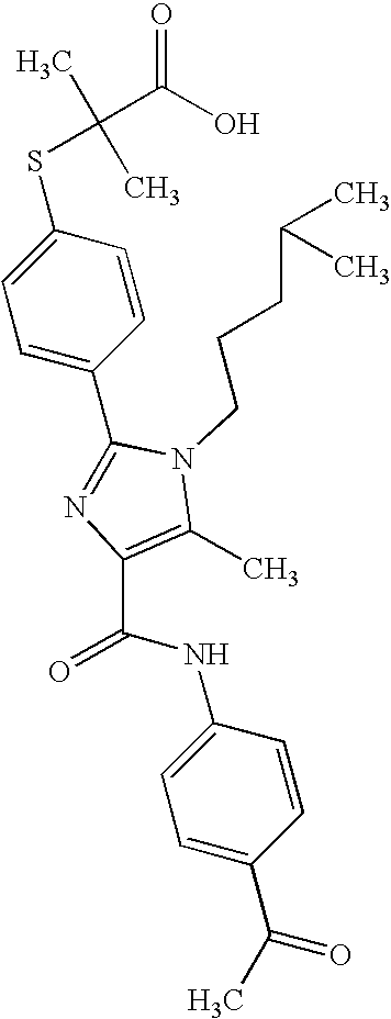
C1(C2=NC(C(NC3=CC=C(C(=O)C)C=C3)=O)=C(C)N2CCCC(C)C)=CC=C(SC(C)(C)C(O)=O)C=C1
